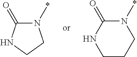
N1(*)C(=O)NCC1.C1CCN(*)C(=O)N1
